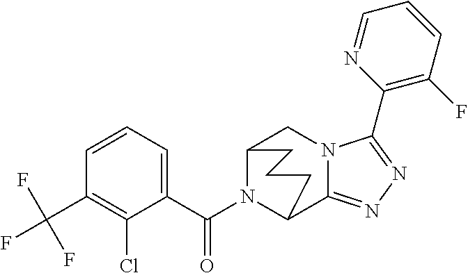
C1=CC=C(C(N2C3C4=NN=C(C5=C(F)C=CC=N5)N4CC2CCC3)=O)C(Cl)=C1C(F)(F)F
